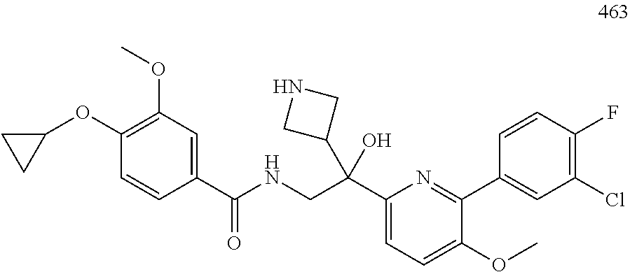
C1(OC2=C(OC)C=C(C(NCC(C3=CC=C(OC)C(C4=CC(Cl)=C(F)C=C4)=N3)(O)C3CNC3)=O)C=C2)CC1
